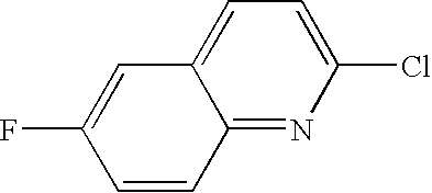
C12=NC(Cl)=CC=C1C=C(F)C=C2
